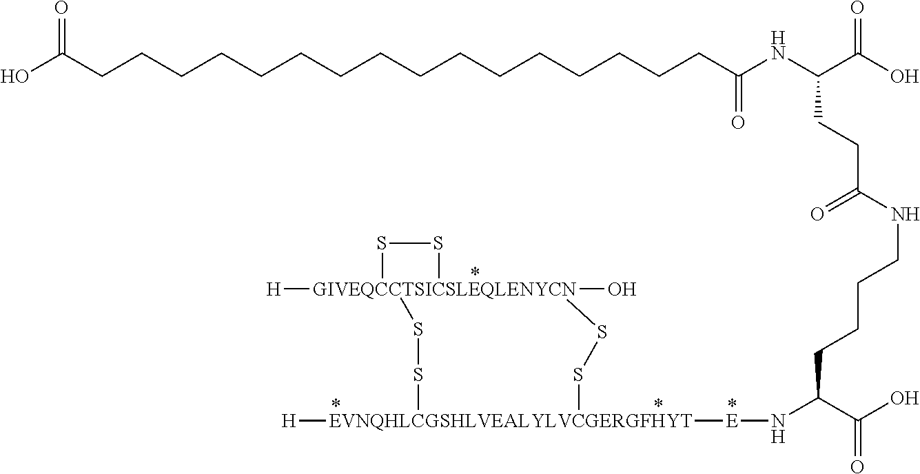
C(CCC(C(O)=O)N[E][EVNQHLCGSHLVEALYLVCGERGFHYT]1([H])SS[GIVEQCCTSICSLEQLENYCN]2([H])(O)(SS1)SS2)CNC(CCC(NC(=O)CCCCCCCCCCCCCCCCC(O)=O)C(=O)O)=O
